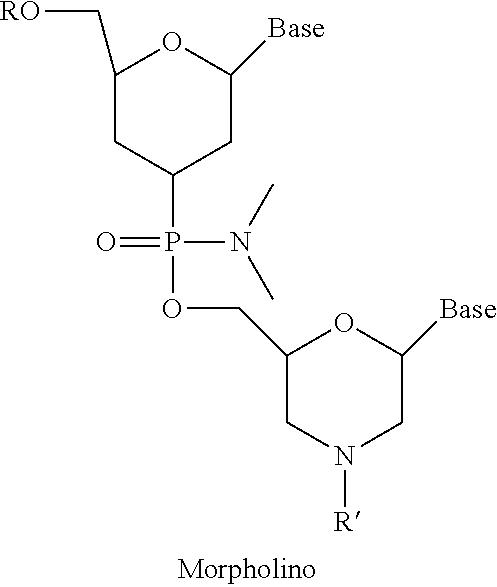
C1(COP(C2CC([Base])OC(C[RO])C2)(N(C)C)=O)CN([R])CC([Base])O1
